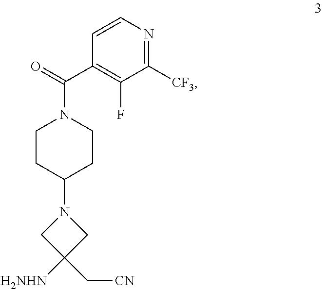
C1=CN=C([CF3])C(F)=C1C(=O)N1CCC(N2CC([H2NHN])(C[CN])C2)CC1
